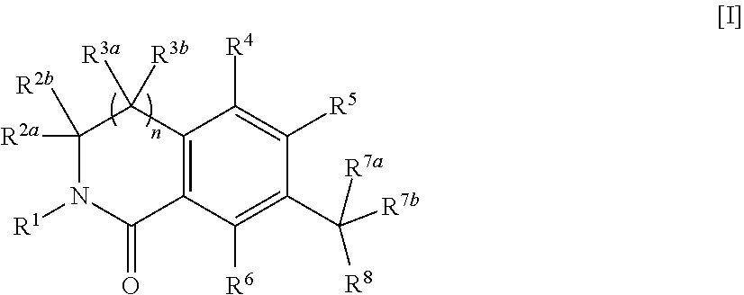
C1([R2b])([R2a])N([R1])C(=O)C2=C(C1([R3a])[R3b])C([R4])=C([R5])C(C([R7b])([R7a])[R8])=C2[R6]
